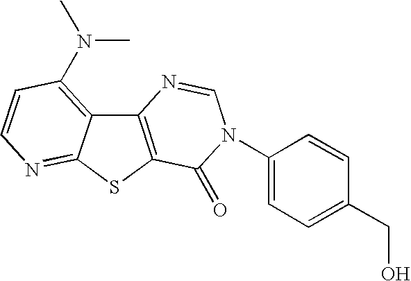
C12=C(SC3=NC=CC(N(C)C)=C13)C(=O)N(C1=CC=C(CO)C=C1)C=N2
